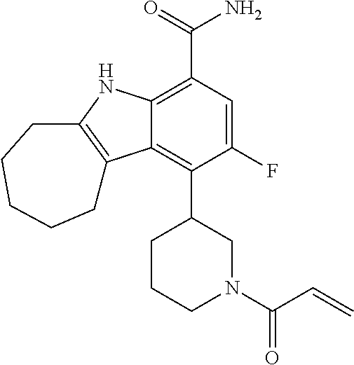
C12=C(C(=O)N)C=C(F)C(C3CCCN(C(C=C)=O)C3)=C1C1=C(N2)CCCCC1
